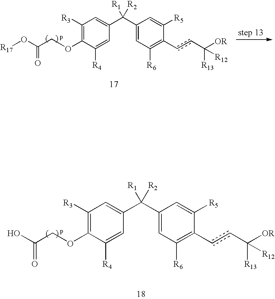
C1([R3])=C(OCC(O[R17])=O)C([R4])=CC(C(C2=CC([R6])=C(ccC([R13])([OR])[R12])C([R5])=C2)([R2])[R1])=C1.C1([R3])=C(OCC(O)=O)C([R4])=CC(C(C2=CC([R6])=C(ccC([R13])([OR])[R12])C([R5])=C2)([R2])[R1])=C1
